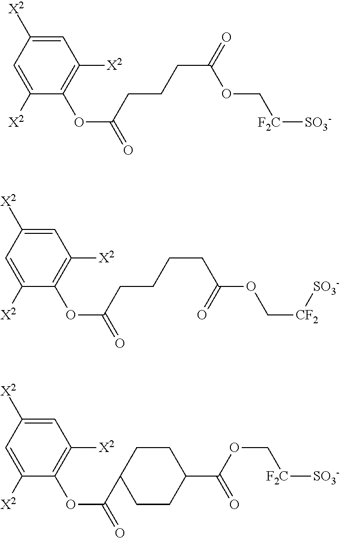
C1=C([X2])C(OC(CCCC(OC[F2C][SO3-])=O)=O)=C([X2])C=C1[X2].C1=C([X2])C(OC(CCCCC(OC[CF2][SO3-])=O)=O)=C([X2])C=C1[X2].C1=C([X2])C(OC(C2CCC(C(OC[F2C][SO3-])=O)CC2)=O)=C([X2])C=C1[X2]
